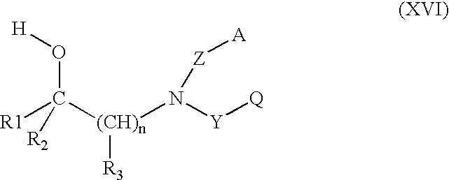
O(C([(CH)n](N([Y][Q])[Z][A])[R3])([R1])[R2])[H]
